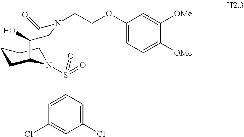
C12C(=O)N(CCOC3=CC=C([OMe])C([OMe])=C3)CC(O)C(CCC1)N2S(C1=CC(Cl)=CC(Cl)=C1)(=O)=O
